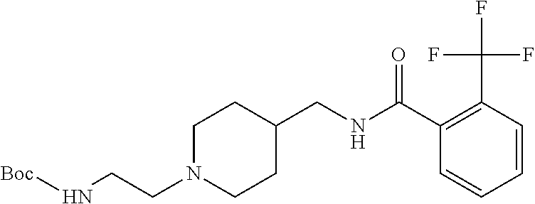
N(CCN1CCC(CNC(C2=C(C(F)(F)F)C=CC=C2)=O)CC1)[Boc]
